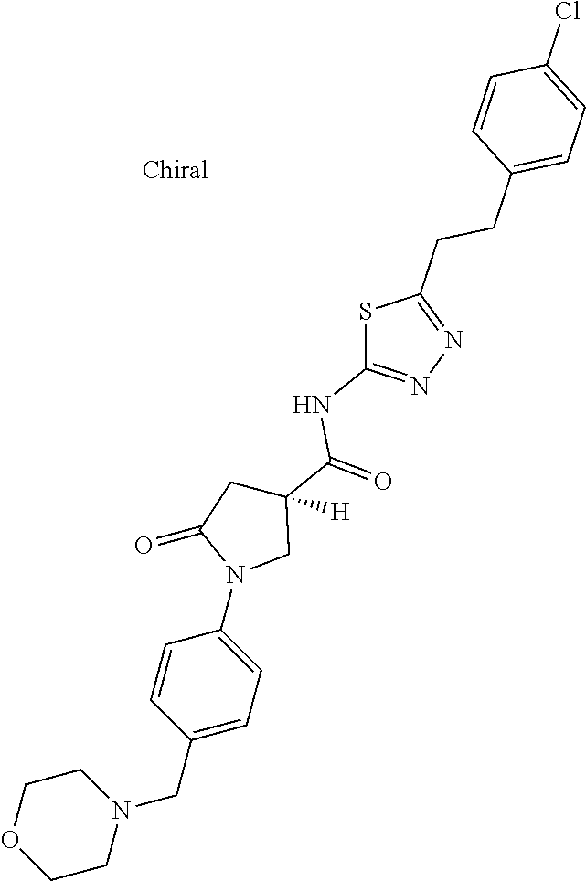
C1OCCN(CC2=CC=C(N3CC(C(=O)NC4=NN=C(CCC5=CC=C(Cl)C=C5)S4)([H])CC3=O)C=C2)C1
